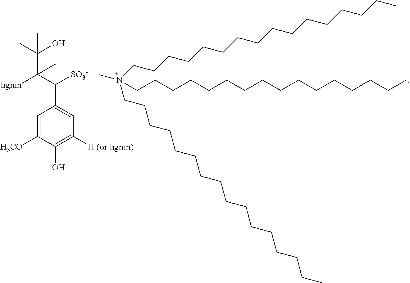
C1=C([H3CO])C(O)=C([H (or lignin)])C=C1C(C([lignin])(C(C)(O)C)C)[SO3-].N(CCCCCCCCCCCCCCCC)(C)(CCCCCCCCCCCCCCCC)CCCCCCCCCCCCCCCC
